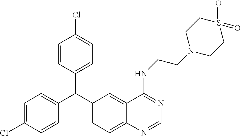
C1=CC(C(C2=CC=C(Cl)C=C2)C2=CC=C3C(=C2)C(NCCN2CCS(=O)(=O)CC2)=NC=N3)=CC=C1Cl
